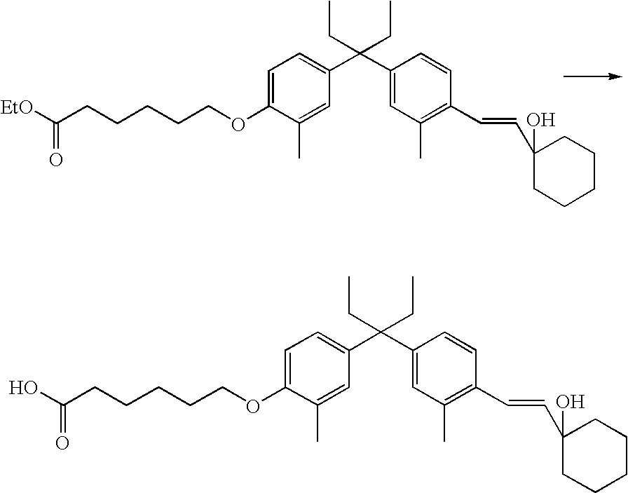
C1=C(OCCCCCC(O)=O)C(C)=CC(C(C2=CC(C)=C(C=CC3(O)CCCCC3)C=C2)(CC)CC)=C1.C1=C(OCCCCCC([EtO])=O)C(C)=CC(C(C2=CC(C)=C(C=CC3(O)CCCCC3)C=C2)(CC)CC)=C1
